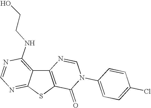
C12=C(SC3=NC=NC(NCCO)=C13)C(=O)N(C1=CC=C(Cl)C=C1)C=N2
